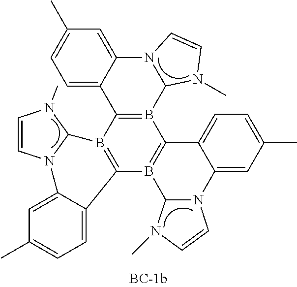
C1=C2C(=CC(C)=C1)N1C(B3=C2B2=C(B4=C3C3=CC=C(C)C=C3N3C4N(C)C=C3)C3=CC=C(C)C=C3N3C=CN(C)C32)N(C)C=C1
